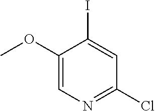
C1(OC)=CN=C(Cl)C=C1I
